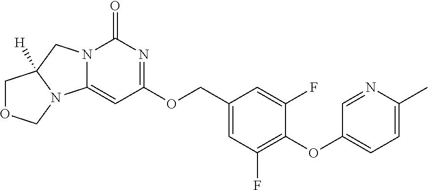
C1(COC2=NC(=O)N3C(=C2)N2C([H])(C3)COC2)=CC(F)=C(OC2=CC=C(C)N=C2)C(F)=C1
